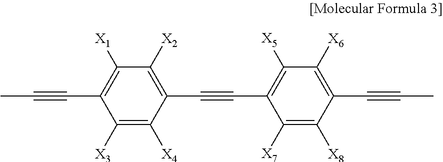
C1([X3])=C([X4])C(C#CC2=C([X5])C([X6])=C(C#CC)C([X8])=C2[X7])=C([X2])C([X1])=C1C#CC
